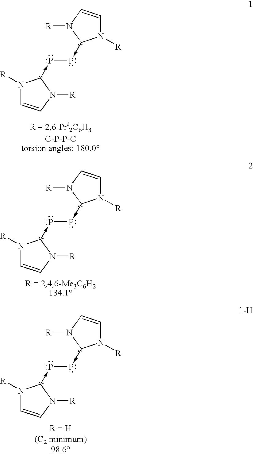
N1([R])C=CN([R])C1->PP-C1N([R])C=CN1[R].N1([R])C=CN([R])C1->PP-C1N([R])C=CN1[R].N1([R])C=CN([R])C1->PP-C1N([R])C=CN1[R]
